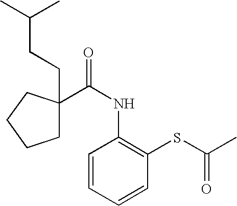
C1C(C(NC2=C(SC(C)=O)C=CC=C2)=O)(CCC(C)C)CCC1
